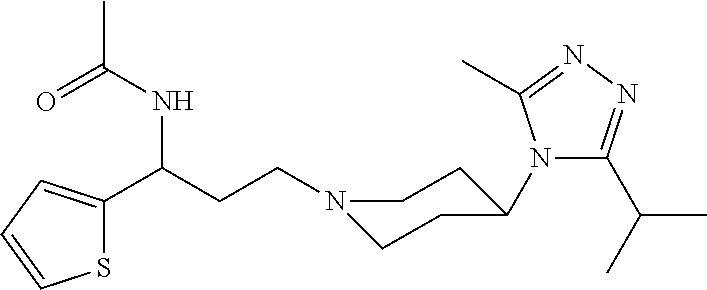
N1(CCC(C2=CC=CS2)NC(C)=O)CCC(N2C(C(C)C)=NN=C2C)CC1
